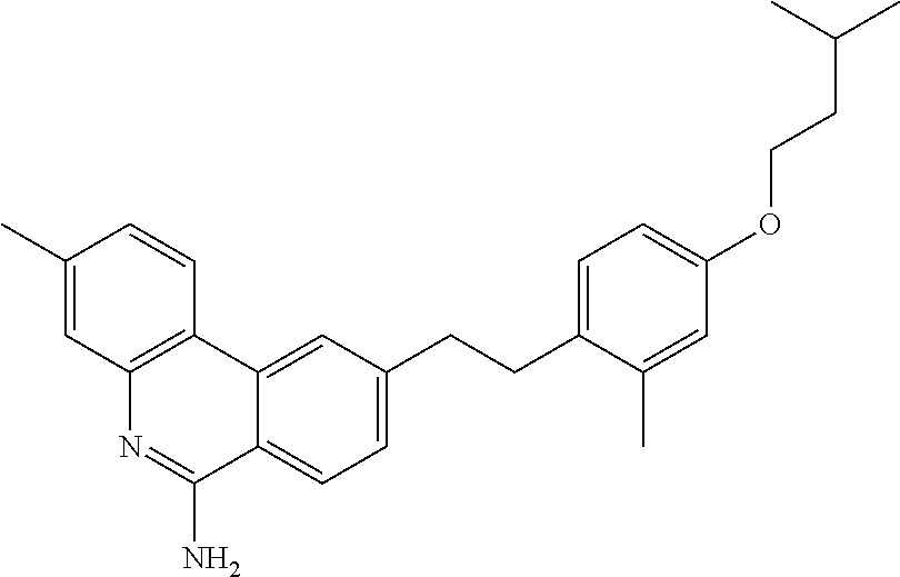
C1(C)=CC2=C(C=C1)C1=CC(CCC3=CC=C(OCCC(C)C)C=C3C)=CC=C1C(N)=N2
